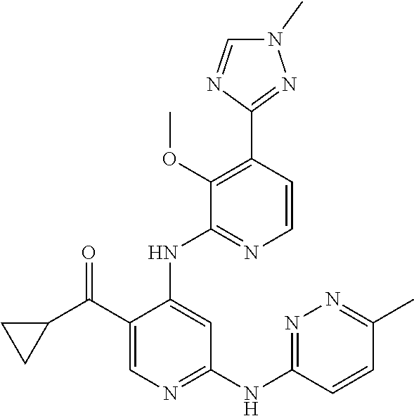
C1(C(C2CC2)=O)=CN=C(NC2=NN=C(C)C=C2)C=C1NC1=NC=CC(C2=NN(C)C=N2)=C1OC
